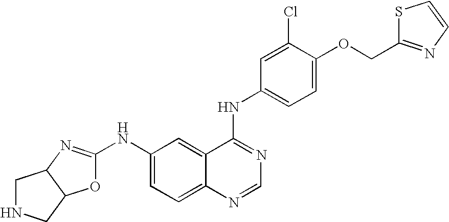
C12N=C(NC3=CC=C4C(=C3)C(NC3=CC=C(OCC5=NC=CS5)C(Cl)=C3)=NC=N4)OC1CNC2
